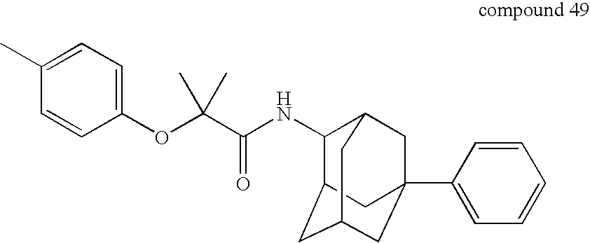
C1(NC(C(OC2=CC=C(C)C=C2)(C)C)=O)C2CC3CC(C4=CC=CC=C4)(CC1C3)C2
